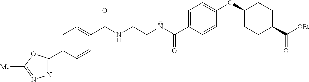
C1=C(C2=NN=C([Me])O2)C=CC(C(NCCNC(C2=CC=C(OC3CCC(C([OEt])=O)CC3)C=C2)=O)=O)=C1
